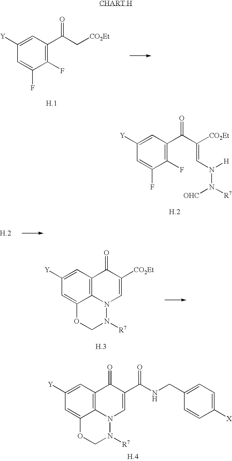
C1(F)=C(C(C[CO2Et])=O)C=C([Y])C=C1F.C12=C3C(=CC([Y])=C1)OCN([R7])N3C=C([CO2Et])C2=O.C12=C3C=C([Y])C=C1OCN([R7])N2C=C(C(NCC1=CC=C([X])C=C1)=O)C3=O.C1(F)=C(C(C([CO2Et])=CN(N([R7])[OHC])[H])=O)C=C([Y])C=C1F
